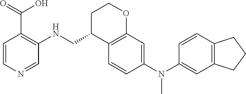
C1=CC2=C(C=C1N(C1=CC3=C(C=C1)C(CNC1=C(C(=O)O)C=CN=C1)CCO3)C)CCC2
